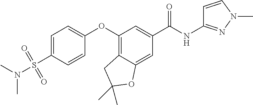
C1=C(S(=O)(=O)N(C)C)C=CC(OC2=C3C(=CC(C(NC4=NN(C)C=C4)=O)=C2)OC(C)(C)C3)=C1
